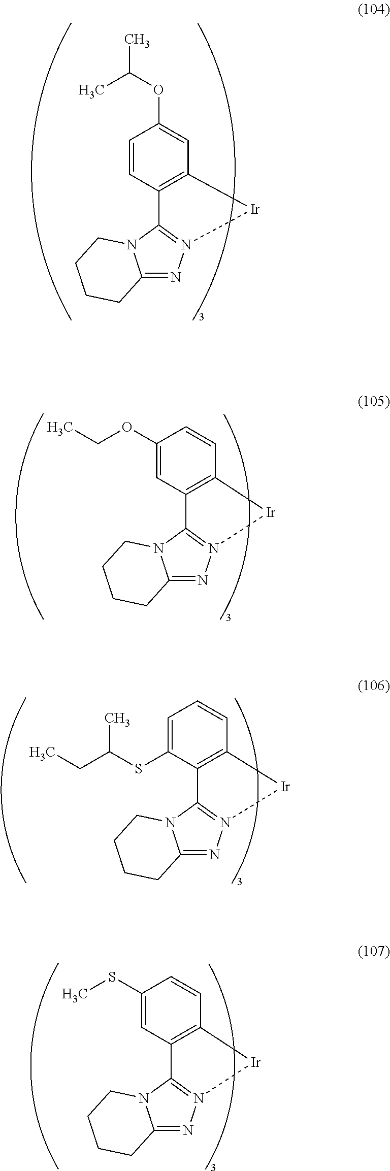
C1=CC2=C(C=C1OC(C)C)[Ir]N1=C2N2C(=N1)CCCC2.C1(OCC)=CC2=C(C=C1)[Ir]N1=C2N2C(=N1)CCCC2.C1=C(SC(CC)C)C2=C(C=C1)[Ir]N1=C2N2C(=N1)CCCC2.C1(SC)=CC2=C(C=C1)[Ir]N1=C2N2C(=N1)CCCC2
